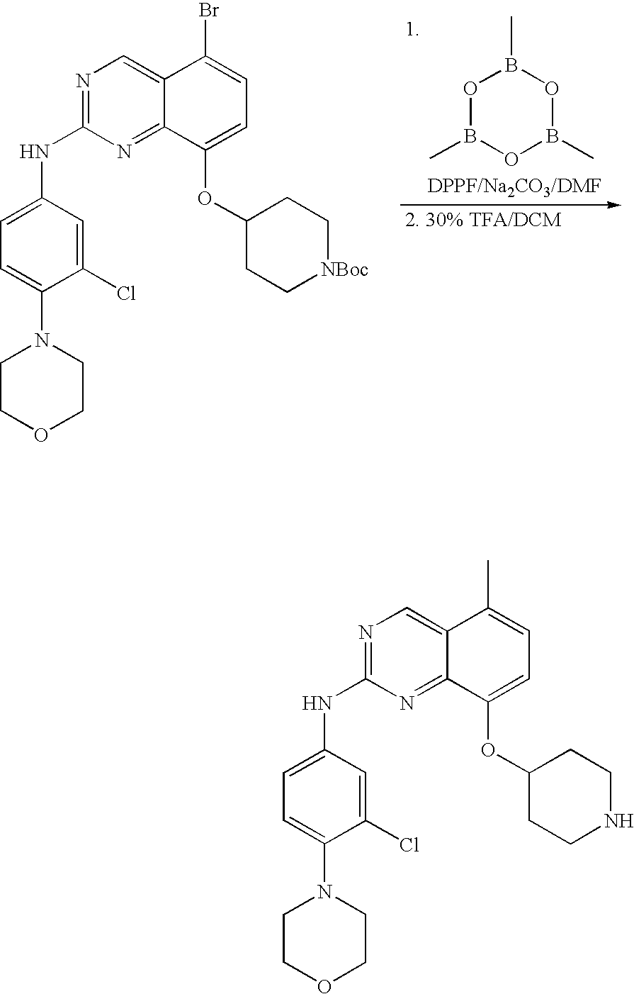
C1(NC2=NC=C3C(=N2)C(OC2CC[NBoc]CC2)=CC=C3Br)=CC=C(N2CCOCC2)C(Cl)=C1.O1B(C)OB(C)OB1C.C1(NC2=NC=C3C(=N2)C(OC2CCNCC2)=CC=C3C)=CC=C(N2CCOCC2)C(Cl)=C1
